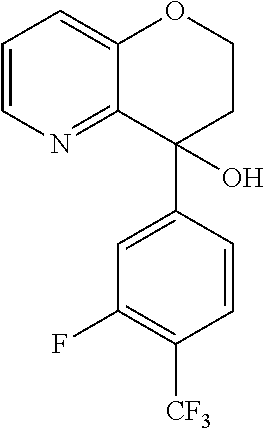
C1=CN=C2C(=C1)OCCC2(C1=CC(F)=C([CF3])C=C1)O
